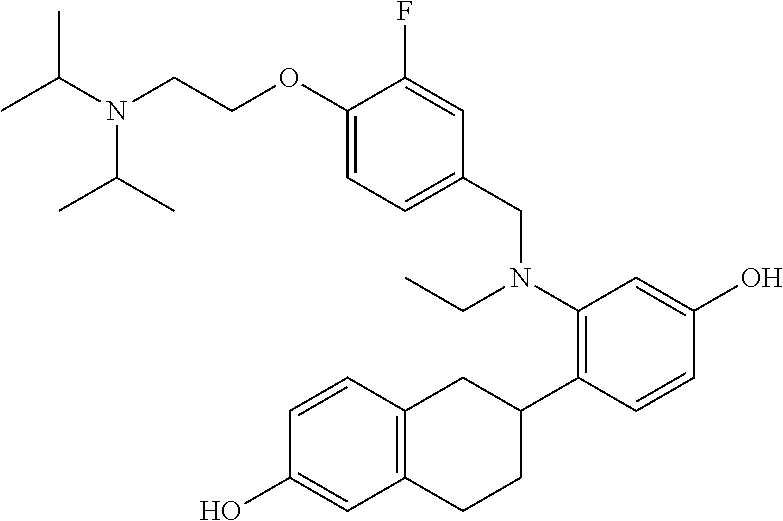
C(COC1=CC=C(CN(C2=C(C3CC4=C(CC3)C=C(O)C=C4)C=CC(O)=C2)CC)C=C1F)N(C(C)C)C(C)C
